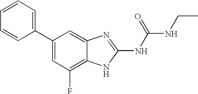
C1(C2=CC=CC=C2)=CC(F)=C2C(=C1)N=C(NC(NCC)=O)N2
